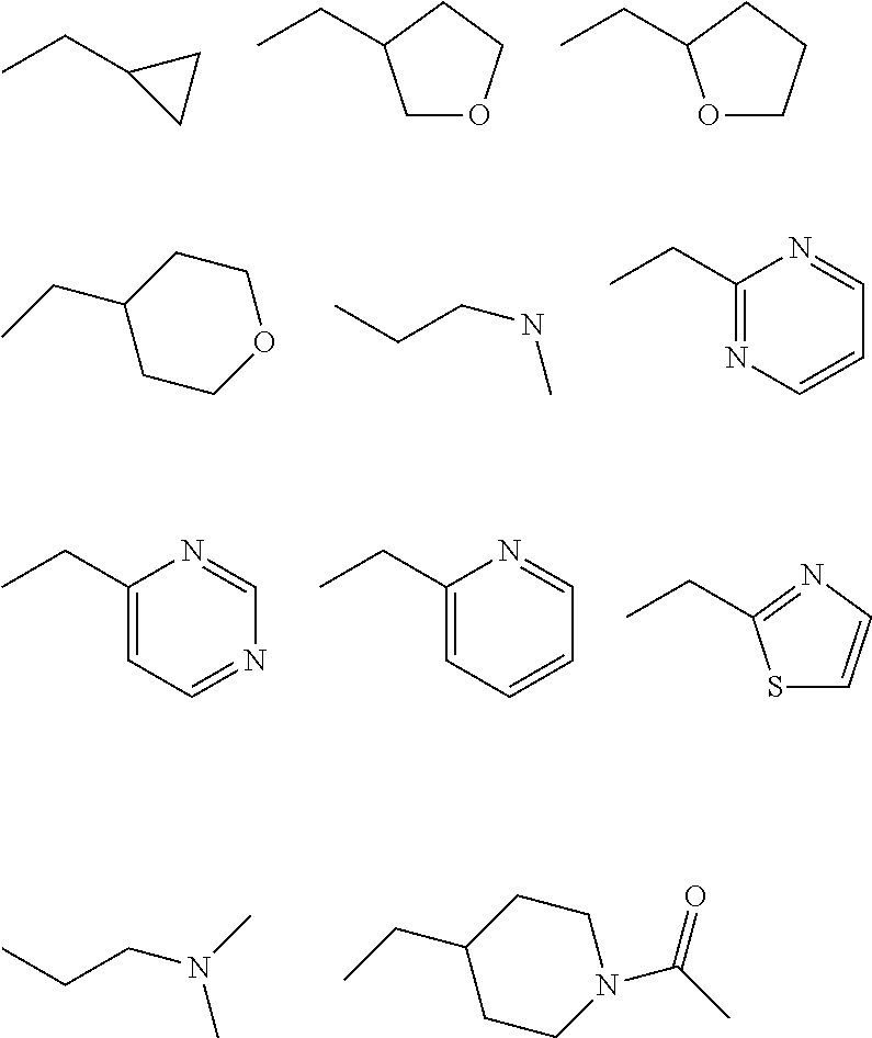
CCC1CC1.C1OCCC1CC.O1CCCC1CC.C1(CC)=NC=CC=N1.C1(CC)CCOCC1.CCCNC.C1(CC)=CC=NC=N1.C1(CC)=CC=CC=N1.S1C=CN=C1CC.C1(CC)CCN(C(C)=O)CC1.CCCN(C)C
